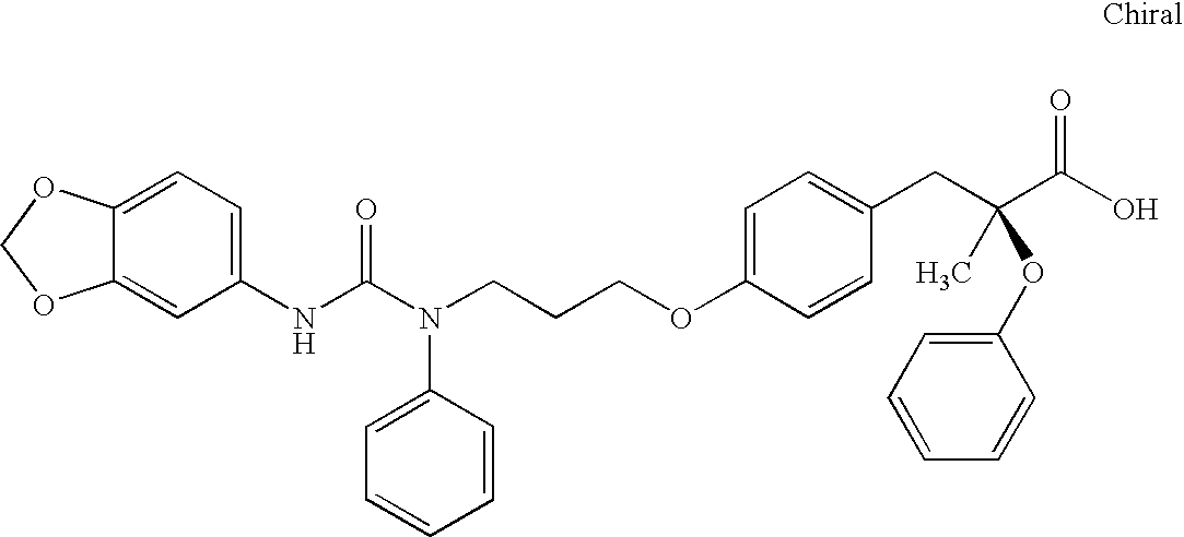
N(C(N(CCCOC1=CC=C(CC(C(O)=O)(C)OC2=CC=CC=C2)C=C1)C1=CC=CC=C1)=O)C1=CC=C2C(=C1)OCO2
